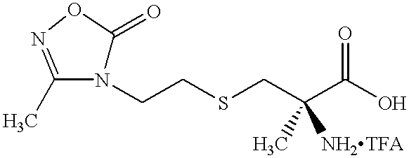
OC(C(CSCCN1C(=O)ON=C1C)([NH2TFA])C)=O
